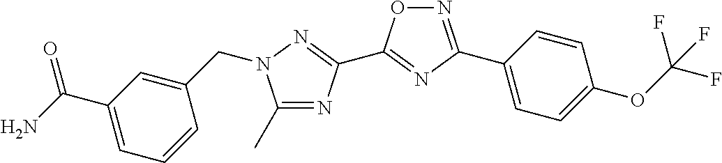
C1(C)=NC(C2=NC(C3=CC=C(OC(F)(F)F)C=C3)=NO2)=NN1CC1=CC(C(N)=O)=CC=C1
